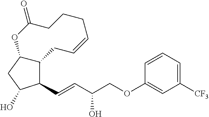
C1(C=CC(COC2=CC([CF3])=CC=C2)O)C(O)CC2OC(=O)CCCC=CCC12
